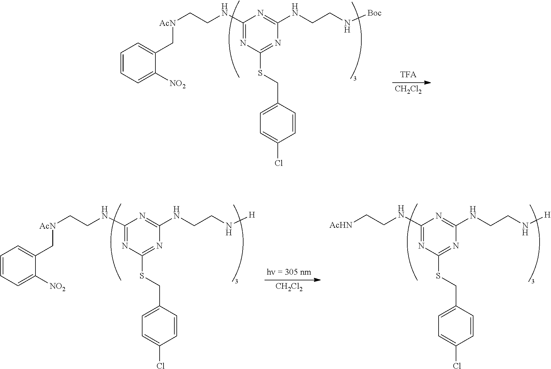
C1(NCC[AcN]CC2=CC=CC=C2[NO2])=NC(SCC2=CC=C(Cl)C=C2)=NC(NCCN[Boc])=N1.[CH2Cl2].C1(NCC[AcN]CC2=CC=CC=C2[NO2])=NC(SCC2=CC=C(Cl)C=C2)=NC(NCCN[H])=N1.C1(NCC[AcHN])=NC(SCC2=CC=C(Cl)C=C2)=NC(NCCN[H])=N1.[CH2Cl2]
